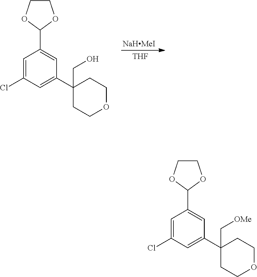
C1(C2OCCO2)=CC(C2(C[OMe])CCOCC2)=CC(Cl)=C1.C1(C2OCCO2)=CC(C2(CO)CCOCC2)=CC(Cl)=C1.[NaHMeI].[THF]
